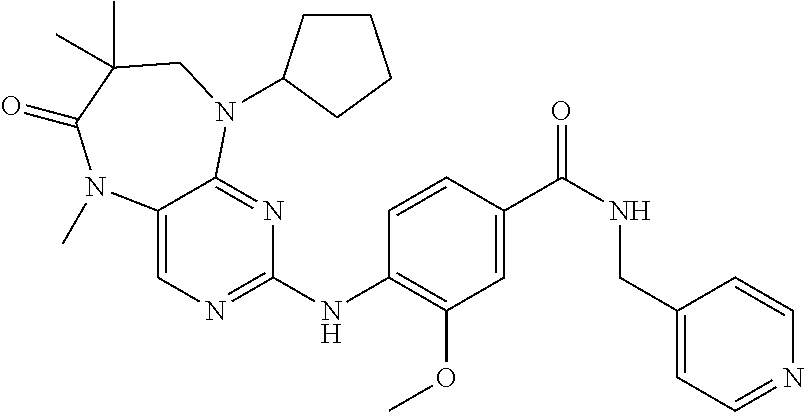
C1(NC2=NC=C3C(=N2)N(C2CCCC2)CC(C)(C)C(=O)N3C)=C(OC)C=C(C(NCC2=CC=NC=C2)=O)C=C1
